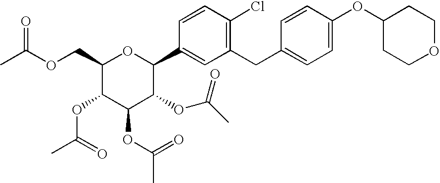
C1(COC(C)=O)C(OC(C)=O)C(OC(C)=O)C(OC(C)=O)C(C2=CC(CC3=CC=C(OC4CCOCC4)C=C3)=C(Cl)C=C2)O1
